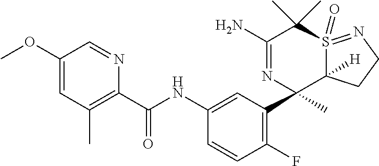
O(C1=CC(C)=C(C(NC2=CC(C3(C)C4([H])S(=O)(=NCC4)C(C)(C)C(N)=N3)=C(F)C=C2)=O)N=C1)C
